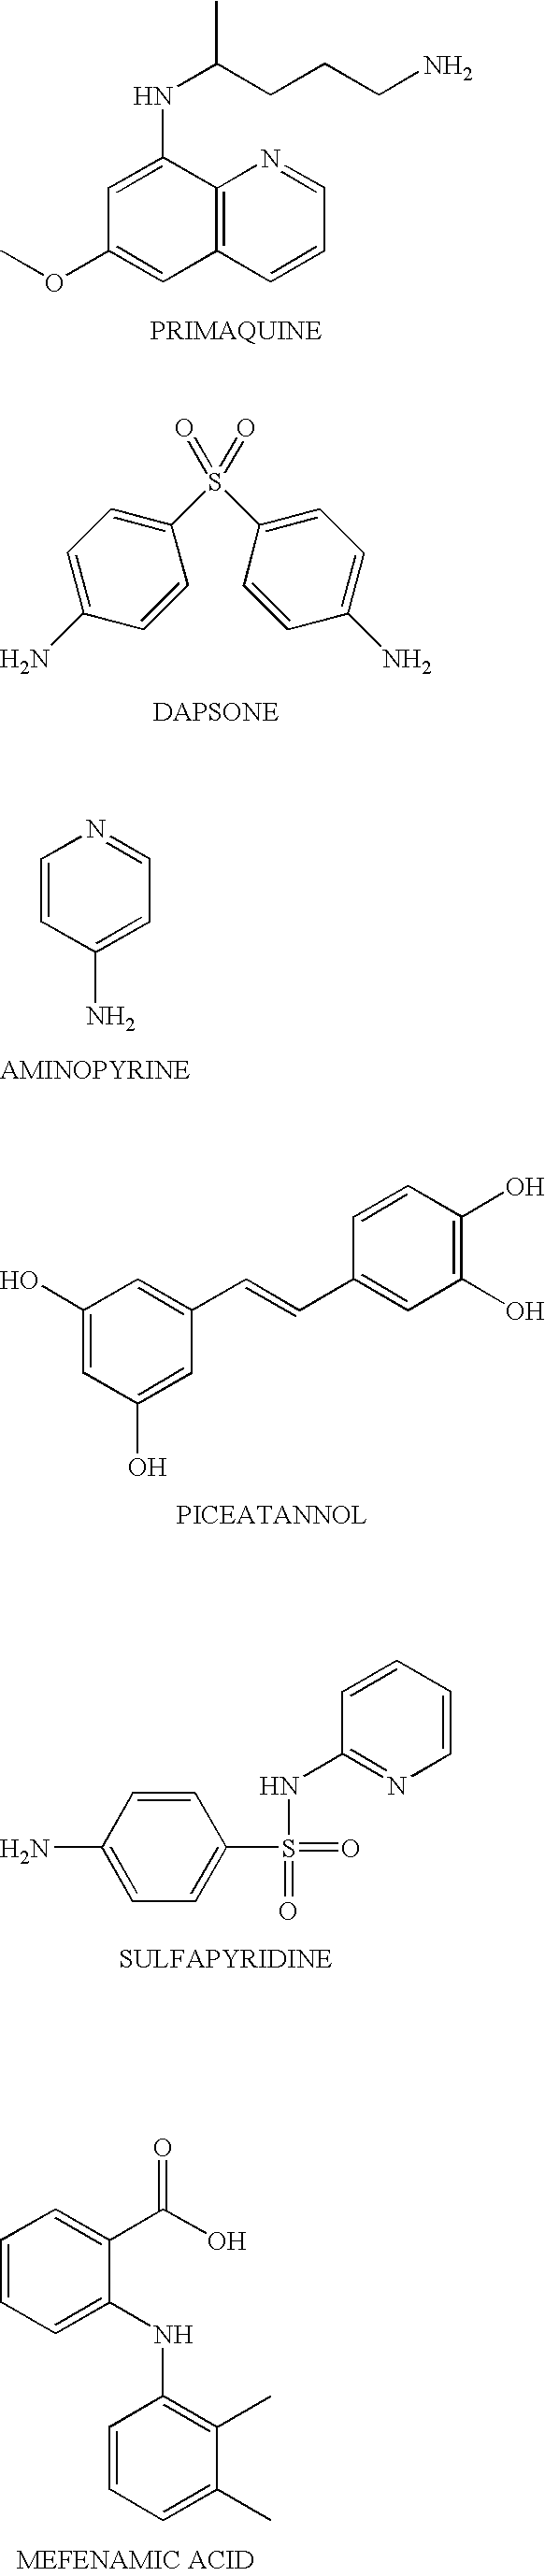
C12=C(C=CC=N1)C=C(OC)C=C2NC(C)CCCN.C1(S(C2=CC=C(N)C=C2)(=O)=O)=CC=C(N)C=C1.C1(O)=CC(O)=CC(C=CC2=CC(O)=C(O)C=C2)=C1.C1=CC(N)=CC=C1S(=O)(=O)NC1=NC=CC=C1.C1=CC(N)=CC=N1.C1=CC=C(NC2=C(C)C(C)=CC=C2)C(C(O)=O)=C1
